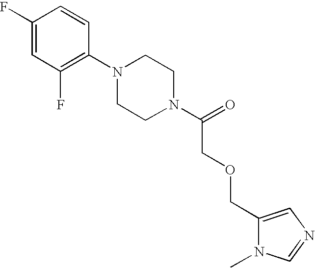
C1=C(F)C=CC(N2CCN(C(=O)COCC3=CN=CN3C)CC2)=C1F
